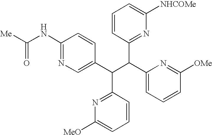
C1(NC([Me])=O)=NC=C(C(C(C2=CC=CC([OMe])=N2)C2=NC([NHCOMe])=CC=C2)C2=NC([MeO])=CC=C2)C=C1
